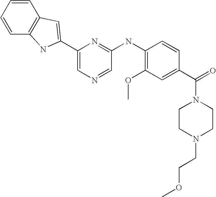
C1=CC=CC2=C1C=C(C1=CN=CC(NC3=C(OC)C=C(C(=O)N4CCN(CCOC)CC4)C=C3)=N1)N2
